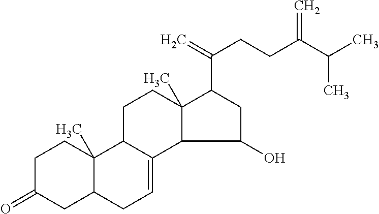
C1C(=O)CC2C(C)(C1)C1C(=CC2)C2C(C)(CC1)C(C(CCC(C(C)C)=C)=C)CC2O
